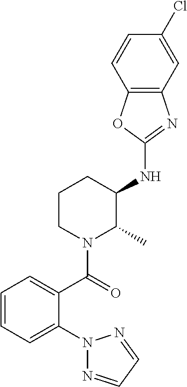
N1(C2=CC=CC=C2C(N2C(C)C(NC3=NC4=C(O3)C=CC(Cl)=C4)CCC2)=O)N=CC=N1
